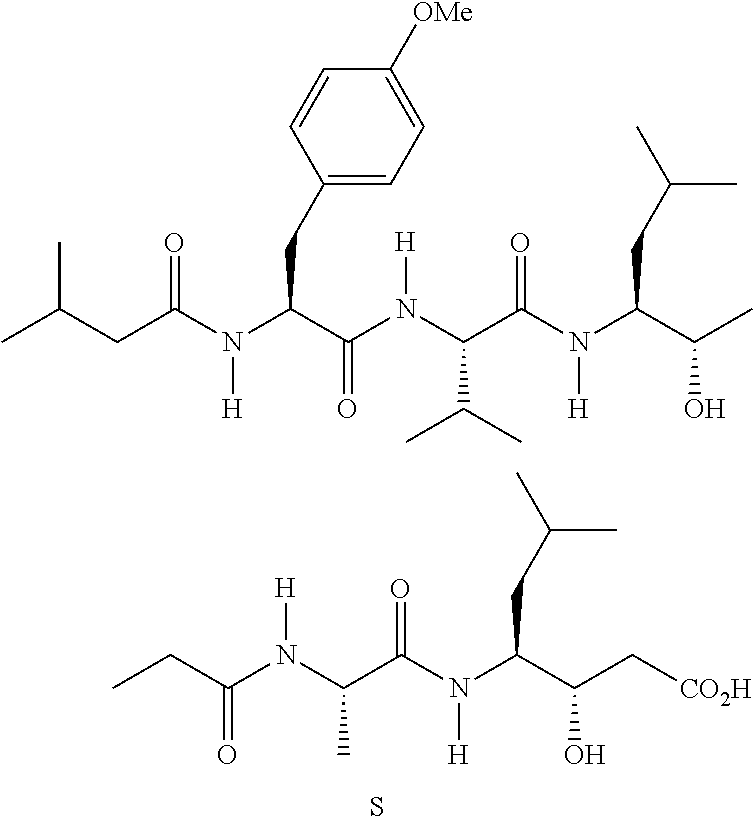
CC(CC(N(C(C(N(C(C(N(C(C(O)C)CC(C)C)[H])=O)C(C)C)[H])=O)CC1=CC=C([OMe])C=C1)[H])=O)C.C(C(N(C(C(N(C(C(C[CO2H])O)CC(C)C)[H])=O)C)[H])=O)C.S
